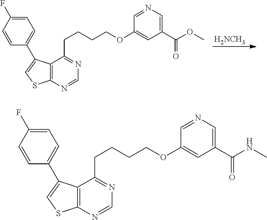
[H2NCH3].C12=C(N=CN=C1CCCCOC1=CC(C(OC)=O)=CN=C1)SC=C2C1=CC=C(F)C=C1.C12=C(N=CN=C1CCCCOC1=CC(C(NC)=O)=CN=C1)SC=C2C1=CC=C(F)C=C1
